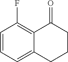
C1=CC=C2C(=C1F)C(=O)CCC2
